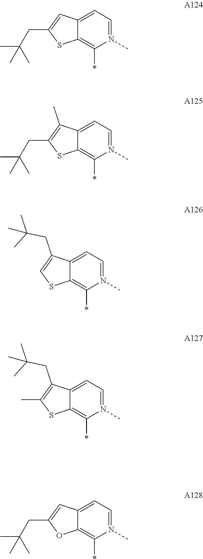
C12=CC=N(C)C(*)=C1SC(CC(C)(C)C)=C2.C12=CC=N(C)C(*)=C1SC(CC(C)(C)C)=C2C.C12=CC=N(C)C(*)=C1SC=C2CC(C)(C)C.C12=CC=N(C)C(*)=C1SC(C)=C2CC(C)(C)C.C12=CC=N(C)C(*)=C1OC(CC(C)(C)C)=C2
